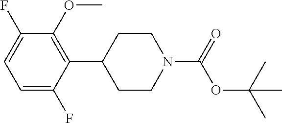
C1(C2=C(OC)C(F)=CC=C2F)CCN(C(OC(C)(C)C)=O)CC1
